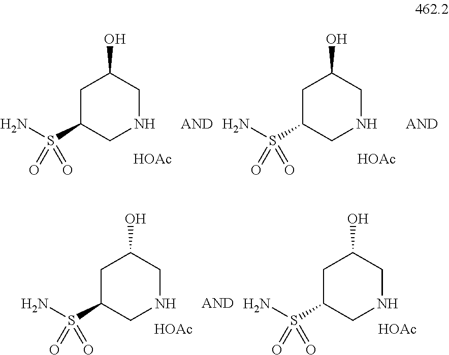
NS(C1CNCC(O)C1)(=O)=O.NS(C1CNCC(O)C1)(=O)=O.[HOAc].[HOAc].NS(C1CNCC(O)C1)(=O)=O.NS(C1CNCC(O)C1)(=O)=O.[HOAc].[HOAc]
